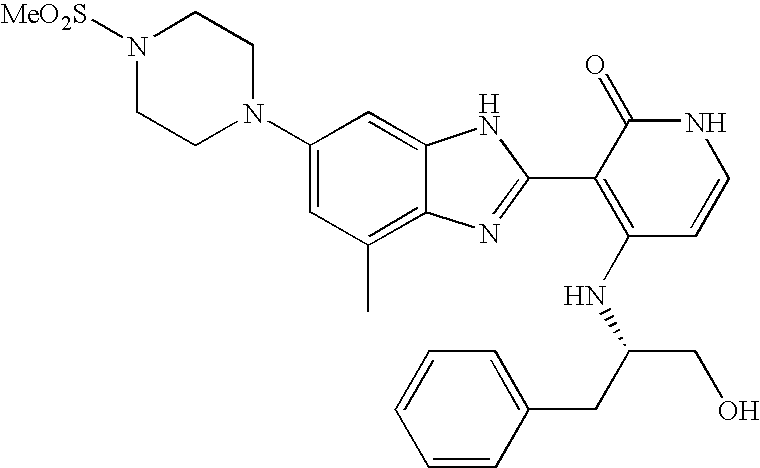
C1(C)=C2C(=CC(N3CCN([MeO2S])CC3)=C1)NC(C1=C(NC(CO)CC3=CC=CC=C3)C=CNC1=O)=N2
